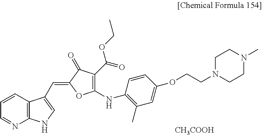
C1=NC2=C(C=C1)C(C=C1OC(NC3=C(C)C=C(OCCN4CCN(C)CC4)C=C3)=C(C(=O)OCC)C1=O)=CN2.[CH3COOH]
